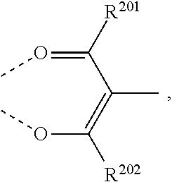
O(=C(C(=C(OC)[R202])C)[R201])C
